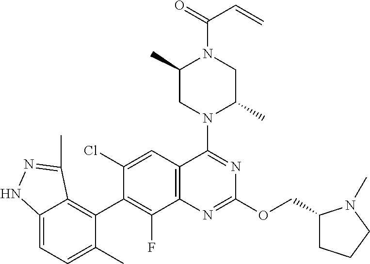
C12=CC=C(C)C(C3=C(F)C4=C(C=C3Cl)C(N3C(C)CN(C(=O)C=C)C(C)C3)=NC(OCC3CCCN3C)=N4)=C1C(C)=NN2
